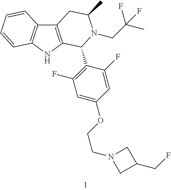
C12=C(NC3=C1C=CC=C3)C(C1=C(F)C=C(OCCN3CC(CF)C3)C=C1F)N(CC(C)(F)F)C(C)C2
